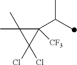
C1([CF3])(C(C)C)C(C)(C)C1(Cl)Cl
